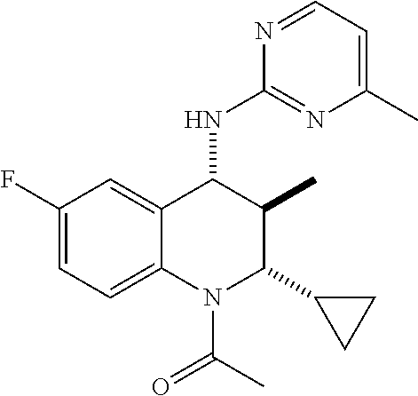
C1(F)=CC=C2C(=C1)C(NC1=NC(C)=CC=N1)C(C)C(C1CC1)N2C(C)=O
